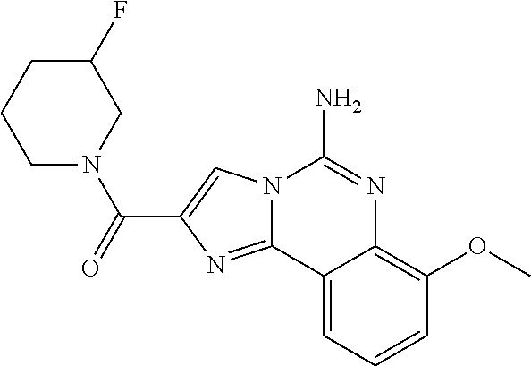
N12C(=NC(C(=O)N3CCCC(F)C3)=C1)C1=CC=CC(OC)=C1N=C2N
